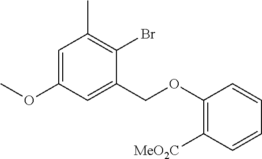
C1=C(OC)C=C(COC2=C([MeO2C])C=CC=C2)C(Br)=C1C
